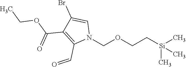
N1(COCC[Si](C)(C)C)C=C(Br)C(C(OCC)=O)=C1C=O
